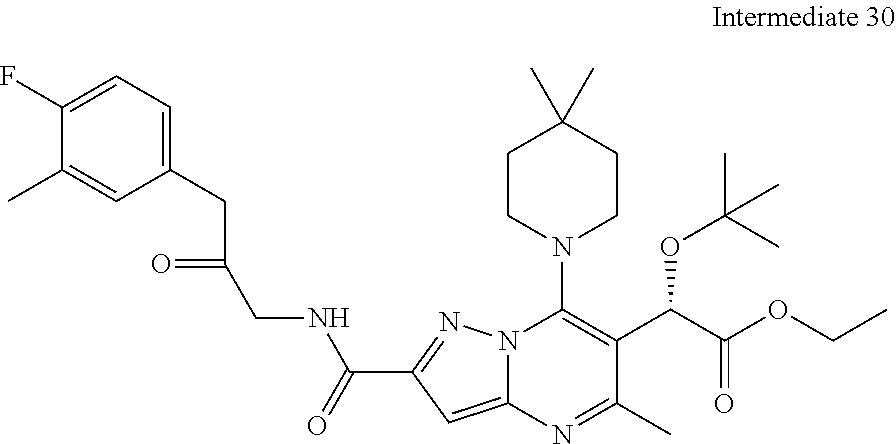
C(C1=NN2C(=C1)N=C(C)C(C(C(OCC)=O)OC(C)(C)C)=C2N1CCC(C)(C)CC1)(=O)NCC(=O)CC1=CC=C(F)C(C)=C1
